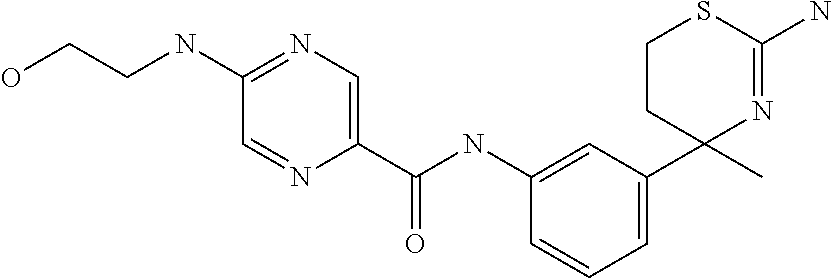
OCCNC1=NC=C(C(NC2=CC(C3(C)N=C(N)SCC3)=CC=C2)=O)N=C1
